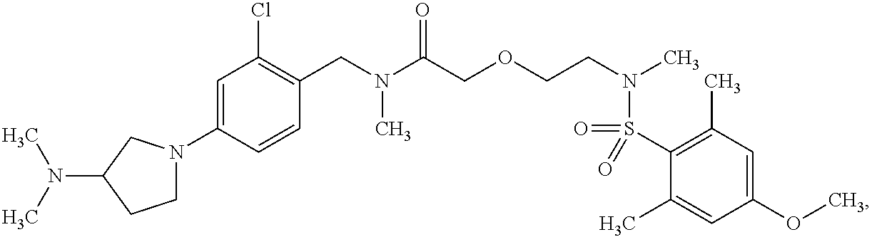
C1(CN(C(COCCN(C)S(=O)(C2=C(C)C=C(OC)C=C2C)=O)=O)C)=C(Cl)C=C(N2CCC(N(C)C)C2)C=C1
